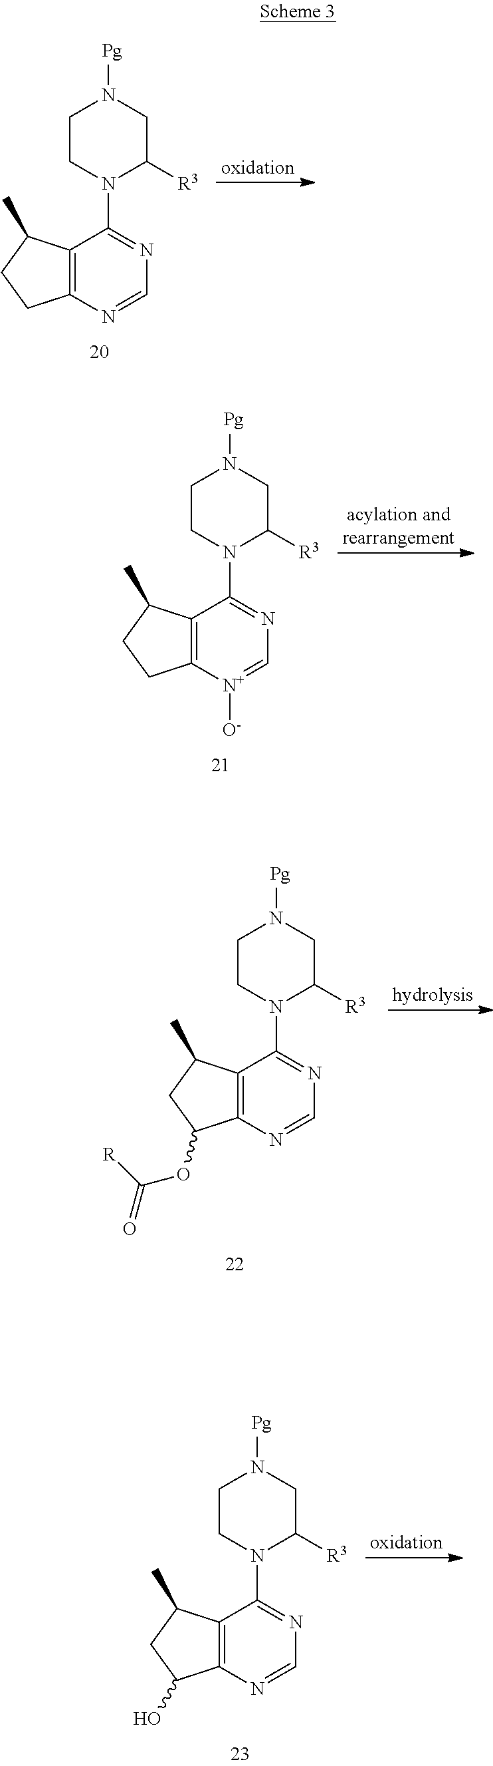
C1CN(C2=NC=NC3=C2C(C)CC3)C([R3])CN1[Pg].C1CN(C2=NC=[N+]([O-])C3=C2C(C)CC3)C([R3])CN1[Pg].C1CN(C2=NC=NC3=C2C(C)CC3OC([R])=O)C([R3])CN1[Pg].C1CN(C2=NC=NC3=C2C(C)CC3O)C([R3])CN1[Pg]
